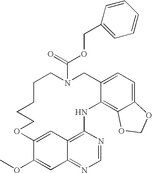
C12=CC=C3C(=C1NC1=C4C(=NC=N1)C=C(OC)C(=C4)OCCCCCN(C(=O)OCC1=CC=CC=C1)C2)OCO3
